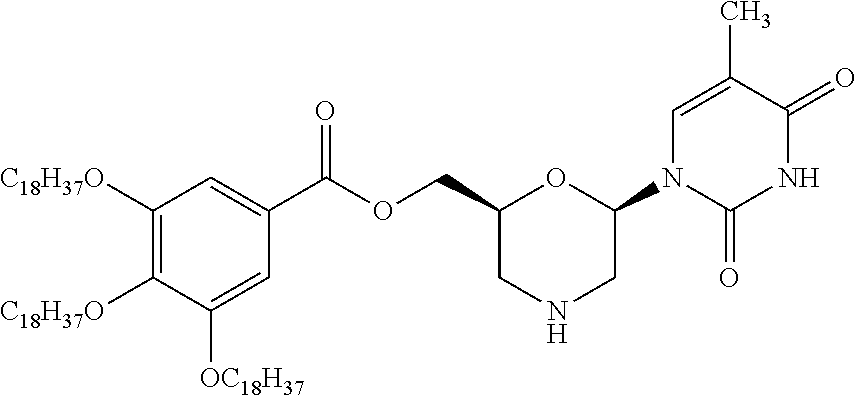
C1=C(C)C(=O)NC(=O)N1C1CNCC(COC(=O)C2=CC([C18H37O])=C([C18H37O])C([OC18H37])=C2)O1
